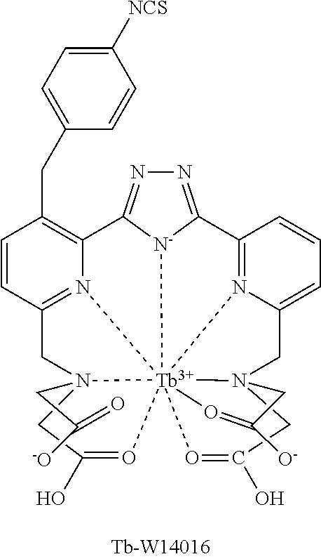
C1C(O)=O[Tb]234567[N-]8C(=NN=C8C8=N2C(=CC=C8)CN3(CC(O)=O4)CC([O-])=O5)C2=C(CC3=CC=C([NCS])C=C3)C=CC(=N26)CN17CC(=O)[-O]
